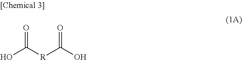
O=C(O)[R]C(O)=O
